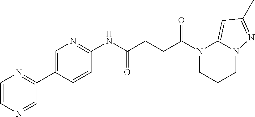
N1(C(CCC(NC2=NC=C(C3=NC=CN=C3)C=C2)=O)=O)CCCN2C1=CC(C)=N2
